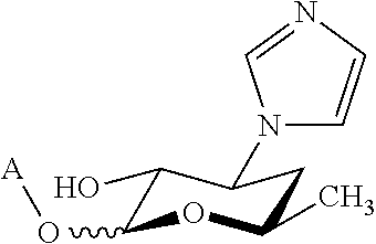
C1(O)C(O[A])OC(C)CC1N1C=CN=C1
